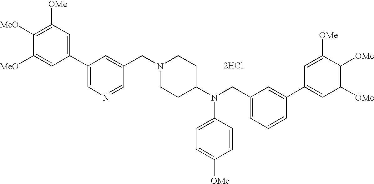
C1([OMe])=C([MeO])C([MeO])=CC(C2=CN=CC(CN3CCC(N(CC4=CC=CC(C5=CC([OMe])=C([OMe])C([OMe])=C5)=C4)C4=CC=C([OMe])C=C4)CC3)=C2)=C1.[2HCl]
